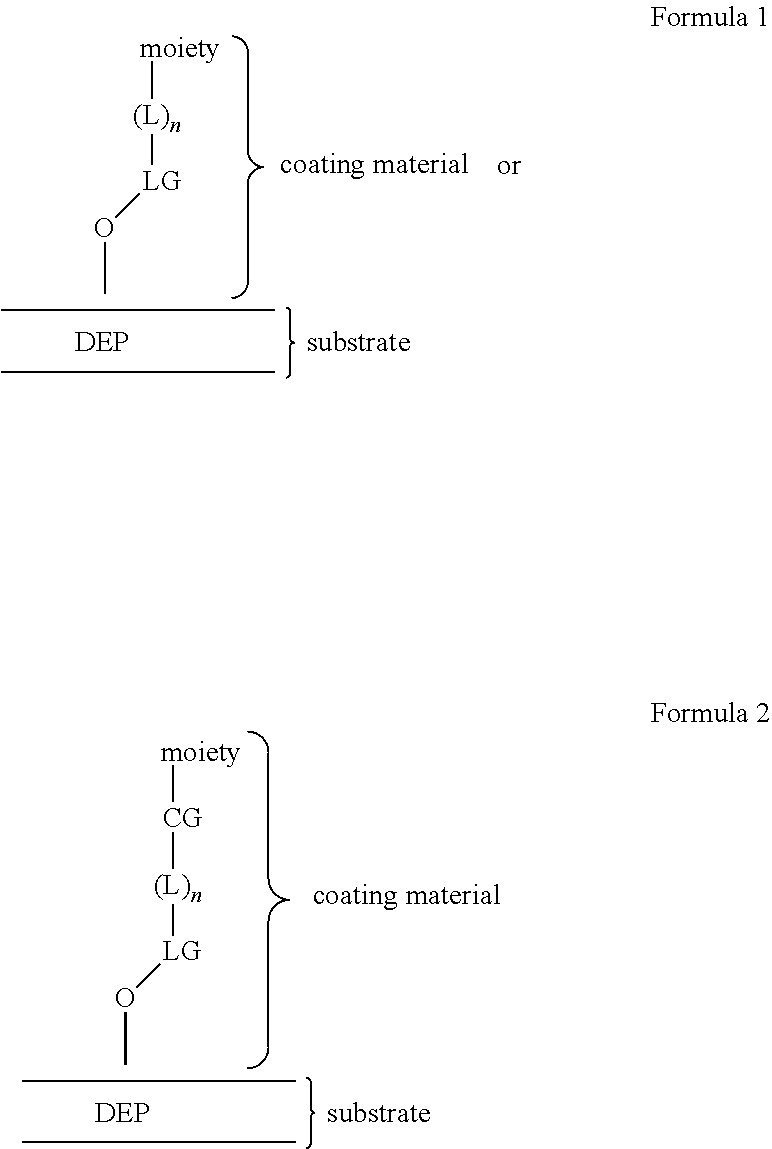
CO[LG][(L)n][CG][moiety].CO[LG][(L)n][moiety]
